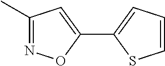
C1(C)=NOC(C2=CC=CS2)=C1
